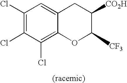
C12=C(Cl)C(Cl)=C(Cl)C=C1CC([CO2H])C([CF3])O2
